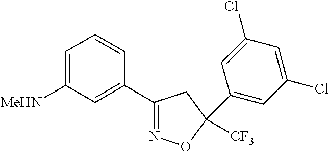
[MeHN]C1=CC=CC(C2=NOC([CF3])(C3=CC(Cl)=CC(Cl)=C3)C2)=C1
